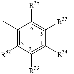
C1(C)=C([R32])C([R33])=C([R34])C([R35])=C1[R36]
